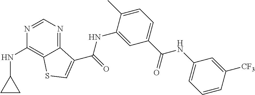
C12=NC=NC(NC3CC3)=C1SC=C2C(NC1=CC(C(NC2=CC=CC([CF3])=C2)=O)=CC=C1C)=O
